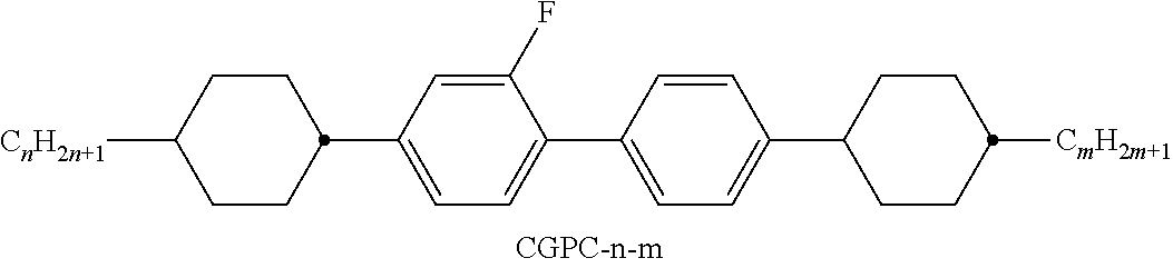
C1CC([CnH2n+1])CCC1C1=CC=C(C2=CC=C(C3CCC([CmH2m+1])CC3)C=C2)C(F)=C1
